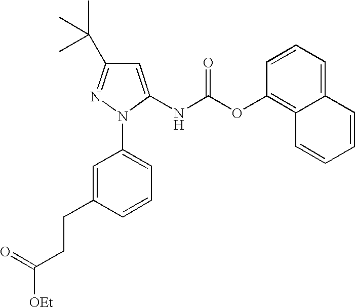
C1(CCC([OEt])=O)=CC(N2N=C(C(C)(C)C)C=C2NC(OC2=C3C(=CC=C2)C=CC=C3)=O)=CC=C1
